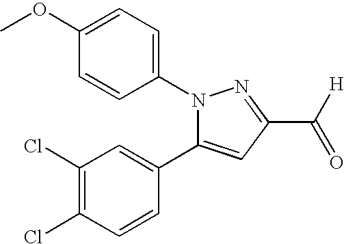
N1(C2=CC=C(OC)C=C2)C(C2=CC(Cl)=C(Cl)C=C2)=CC(C(=O)[H])=N1
